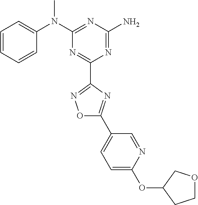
C1=CC=CC(N(C2=NC(N)=NC(C3=NOC(C4=CC=C(OC5COCC5)N=C4)=N3)=N2)C)=C1
